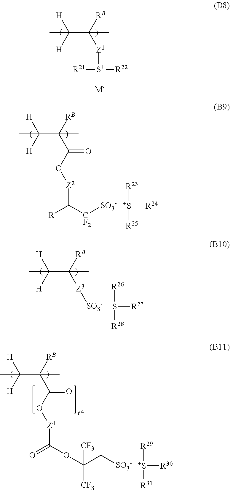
C(C([Z1][S+]([R22])[R21])([RB])C)([H])([H])C.[M-].C(C(C(=O)O[Z2]C([R])[CF2][SO3-])([RB])C)([H])([H])C.[S+]([R24])([R23])[R25].C(C([Z3][SO3-])([RB])C)([H])([H])C.[S+]([R27])([R26])[R28].C(C(C(=O)O[Z4]C(=O)OC([CF3])(C[SO3-])[CF3])([RB])C)([H])([H])C.[S+]([R30])([R29])[R31]
